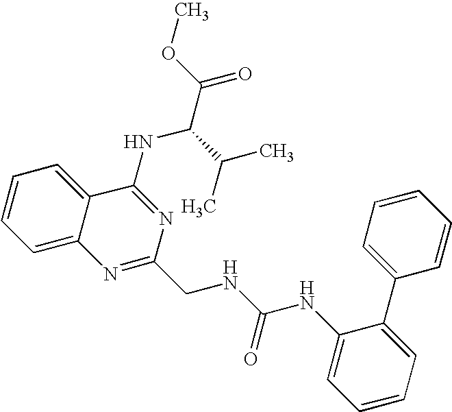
C12=CC=CC=C1C(NC(C(=O)OC)C(C)C)=NC(CNC(NC1=CC=CC=C1C1=CC=CC=C1)=O)=N2
